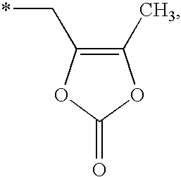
C1(C)=C(C*)OC(=O)O1
